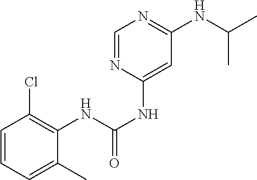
C1=CC=C(C)C(NC(NC2=CC(NC(C)C)=NC=N2)=O)=C1Cl
